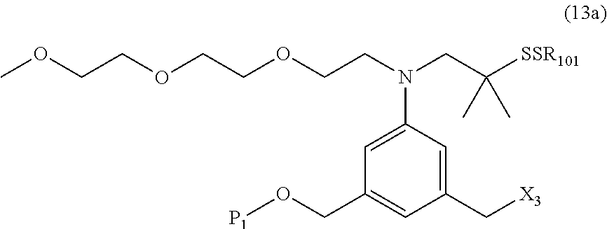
[X3]CC1=CC(N(CC([SSR101])(C)C)CCOCCOCCOC)=CC(CO[P1])=C1
